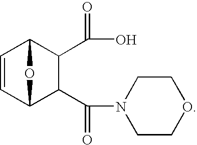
C1=CC2C(C(=O)N3CCOCC3)C(C(=O)O)C1O2
